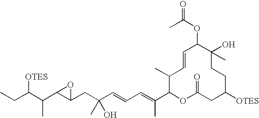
CCC(C(C1C(CC(C=CC=C(C2OC(=O)CC([OTES])CCC(O)(C)C(OC(C)=O)C=CC2C)C)(O)C)O1)C)[OTES]
